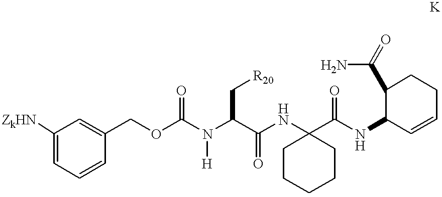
[ZkHN]C1=CC=CC(COC(N(C(C(NC2(C(NC3C=CCCC3C(=O)N)=O)CCCCC2)=O)C[R20])[H])=O)=C1
